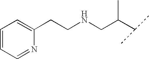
C(CNCC(C(C)C)C)C1=CC=CC=N1
